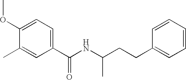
C1(C(NC(CCC2=CC=CC=C2)C)=O)=CC=C(OC)C(C)=C1
